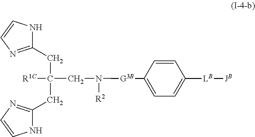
C1(CC(CC2=NC=CN2)([R1C])CN([G3B]C2=CC=C([LB][JB])C=C2)[R2])=NC=CN1
